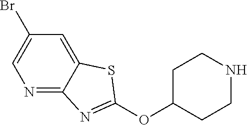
N1=C2C(=CC(Br)=C1)SC(OC1CCNCC1)=N2
